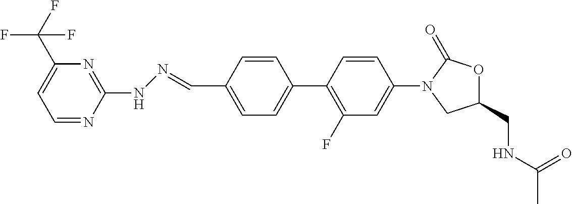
C1=CC(C2=C(F)C=C(N3CC(CNC(C)=O)OC3=O)C=C2)=CC=C1C=NNC1=NC(C(F)(F)F)=CC=N1
